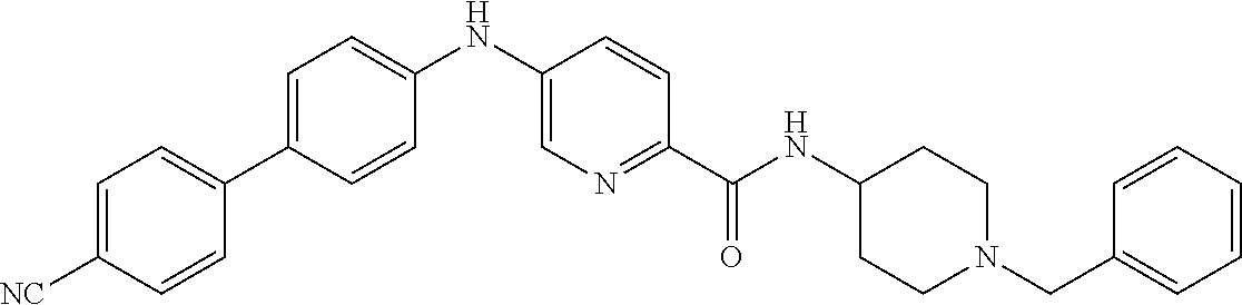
N(C(C1=NC=C(NC2=CC=C(C3=CC=C([CN])C=C3)C=C2)C=C1)=O)C1CCN(CC2=CC=CC=C2)CC1
